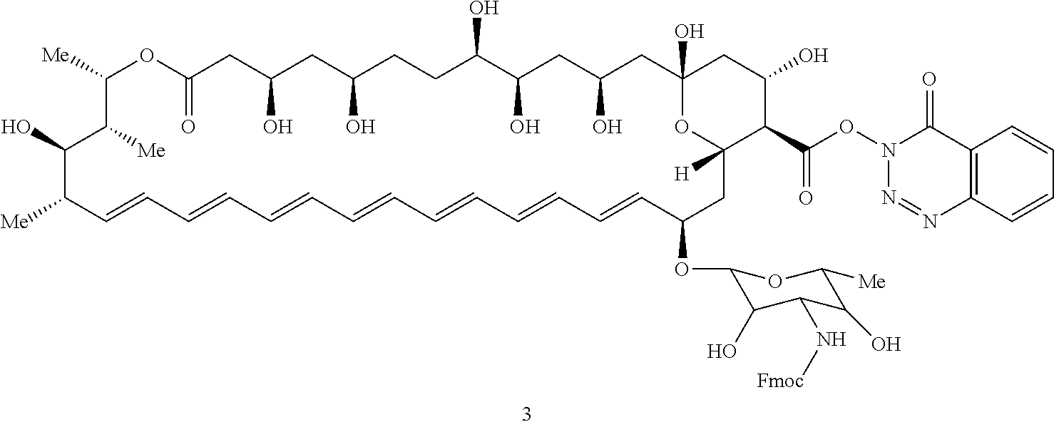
[Me]C1OC(=O)CC(O)CC(O)CCC(O)C(O)CC(O)CC2(O)OC([H])(CC(OC3C(O)C(N[Fmoc])C(O)C([Me])O3)C=CC=CC=CC=CC=CC=CC=CC([Me])C(O)C1[Me])C(C(ON1C(=O)C3=C(N=N1)C=CC=C3)=O)C(O)C2
